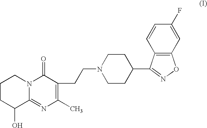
C12=C(C=C(F)C=C1)ON=C2C1CCN(CCC2=C(C)N=C3N(C2=O)CCCC3O)CC1
